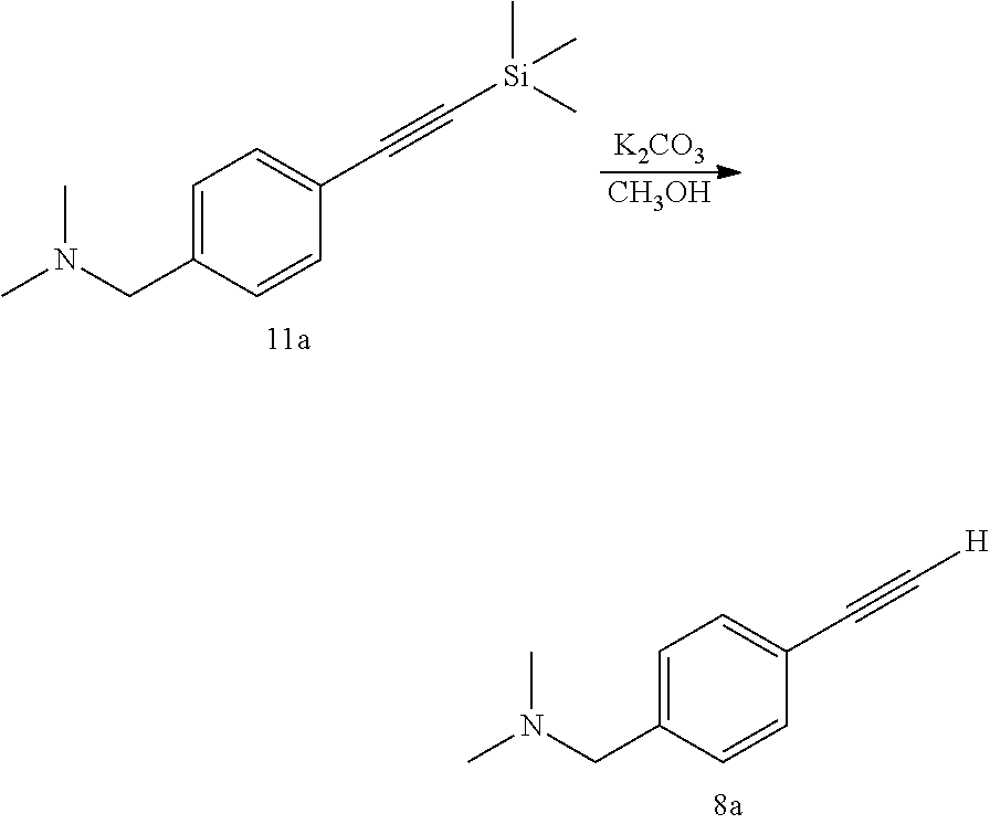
C1=C(CN(C)C)C=CC(C#C[H])=C1.C1=C(CN(C)C)C=CC(C#C[Si](C)(C)C)=C1.[K2CO3].[CH3OH]
